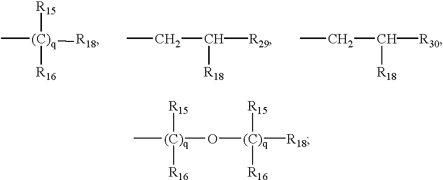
C[(C)q]([R15])([R16])[R18].CCC([R30])[R18].CCC([R18])[R29].C[(C)q]([R15])([R16])O[(C)q]([R18])([R15])[R16]
